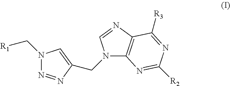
N1(C[R1])N=NC(CN2C3=C(N=C2)C([R3])=NC([R2])=N3)=C1
